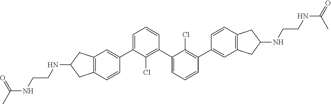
C1=C(C2=CC3=C(C=C2)CC(NCCNC(C)=O)C3)C(Cl)=C(C2=CC=CC(C3=CC4=C(C=C3)CC(NCCNC(=O)C)C4)=C2Cl)C=C1
